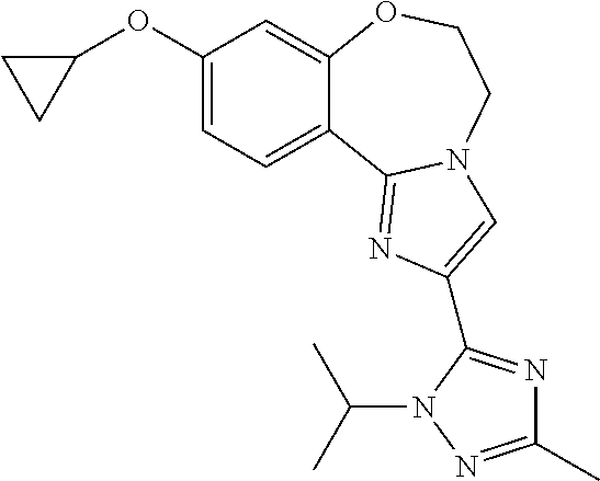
C1(OC2CC2)=CC=C2C(=C1)OCCN1C2=NC(C2=NC(C)=NN2C(C)C)=C1
